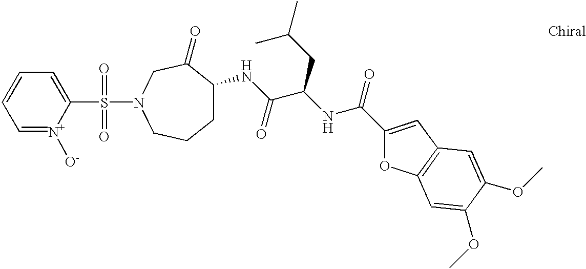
S(N1CC(=O)C(NC(C(NC(=O)C2=CC3=C(O2)C=C(OC)C(OC)=C3)CC(C)C)=O)CCC1)(C1=CC=CC=[N+]1[O-])(=O)=O
